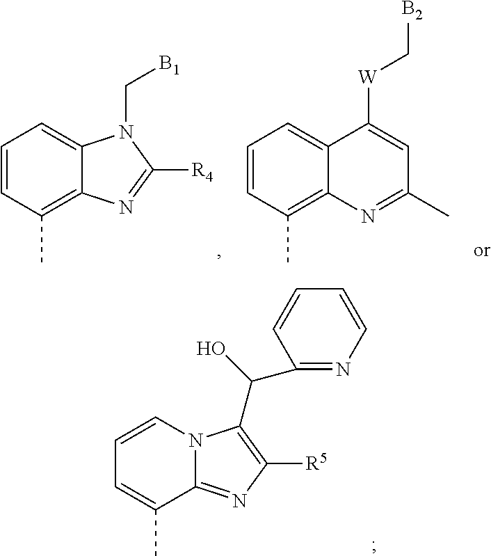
C1=CN2C(=NC([R5])=C2C(O)C2=NC=CC=C2)C(C)=C1.C1=CC(C)=C2C(=C1)N(C[B1])C([R4])=N2.C1=CC(C)=C2C(=C1)C([W]C[B2])=CC(C)=N2
